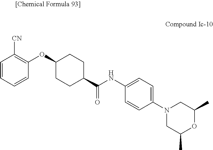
O(C1CCC(C(NC2=CC=C(N3CC(C)OC(C)C3)C=C2)=O)CC1)C1=C([CN])C=CC=C1
